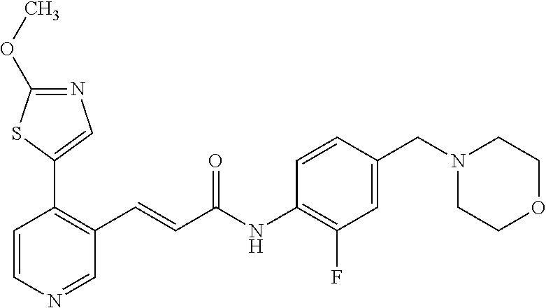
C1(C2=CN=C(OC)S2)=C(C=CC(NC2=C(F)C=C(CN3CCOCC3)C=C2)=O)C=NC=C1
